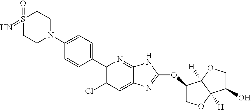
C1(C2=CC=C(N3CCS(=O)(=N)CC3)C=C2)=C(Cl)C=C2C(=N1)NC(OC1C3([H])C([H])(OC1)C(O)CO3)=N2
